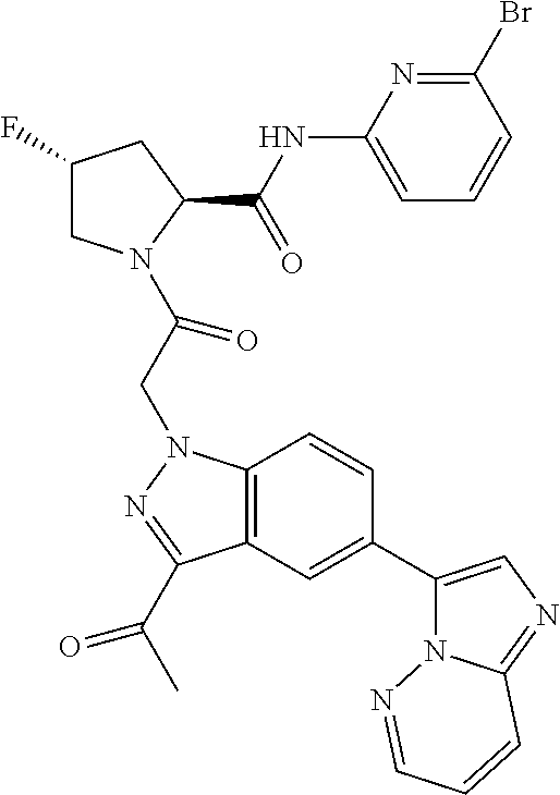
C1(F)CN(C(CN2C3=C(C(C(C)=O)=N2)C=C(C2=CN=C4N2N=CC=C4)C=C3)=O)C(C(NC2=CC=CC(Br)=N2)=O)C1
